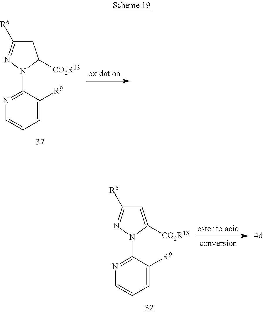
C1C([R6])=NN(C2=NC=CC=C2[R9])C1[CO2R13].C1=C([CO2R13])N(C2=NC=CC=C2[R9])N=C1[R6]
